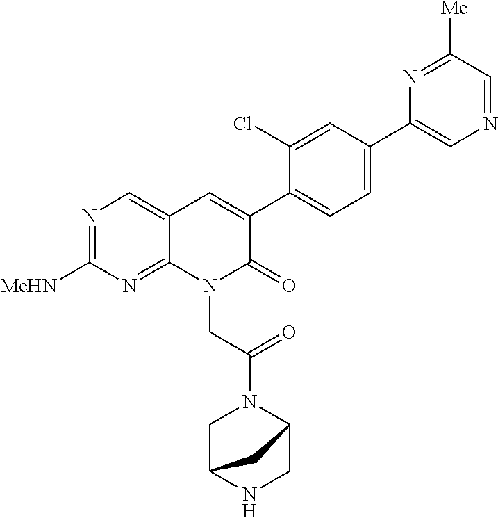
N1=C([MeHN])N=C2C(=C1)C=C(C1=CC=C(C3=CN=CC([Me])=N3)C=C1Cl)C(=O)N2CC(=O)N1CC2NCC1C2
